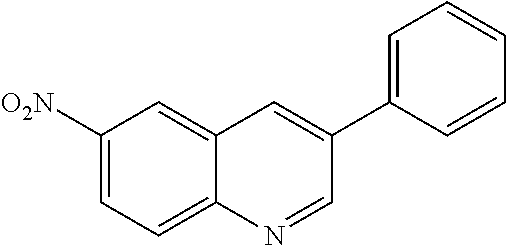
C1=C([O2N])C=C2C(=C1)N=CC(C1=CC=CC=C1)=C2
